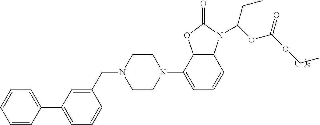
C12=C(C(N3CCN(CC4=CC(C5=CC=CC=C5)=CC=C4)CC3)=CC=C1)OC(=O)N2C(OC(=O)OCC)CC
